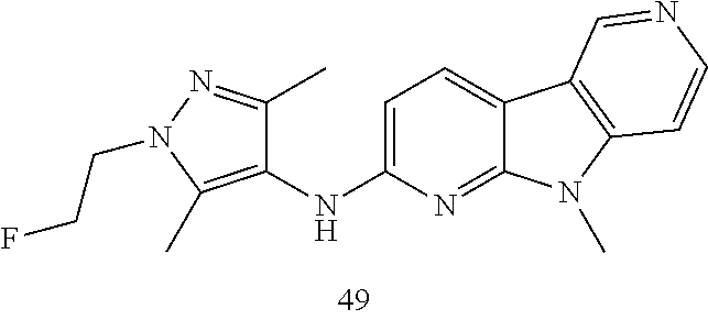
C1(NC2=CC=C3C(=N2)N(C)C2=C3C=NC=C2)=C(C)N(CCF)N=C1C
